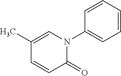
C1(C)=CN(C2=CC=CC=C2)C(=O)C=C1
